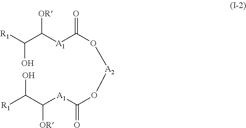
OC(C([A1]C(O[A2]OC([A1]C([OR])C([R1])O)=O)=O)[OR])[R1]
